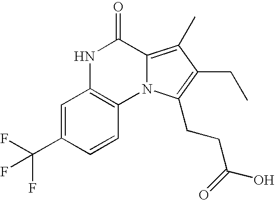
C1=C(C(F)(F)F)C=CC2=C1NC(=O)C1=C(C)C(CC)=C(CCC(O)=O)N21
